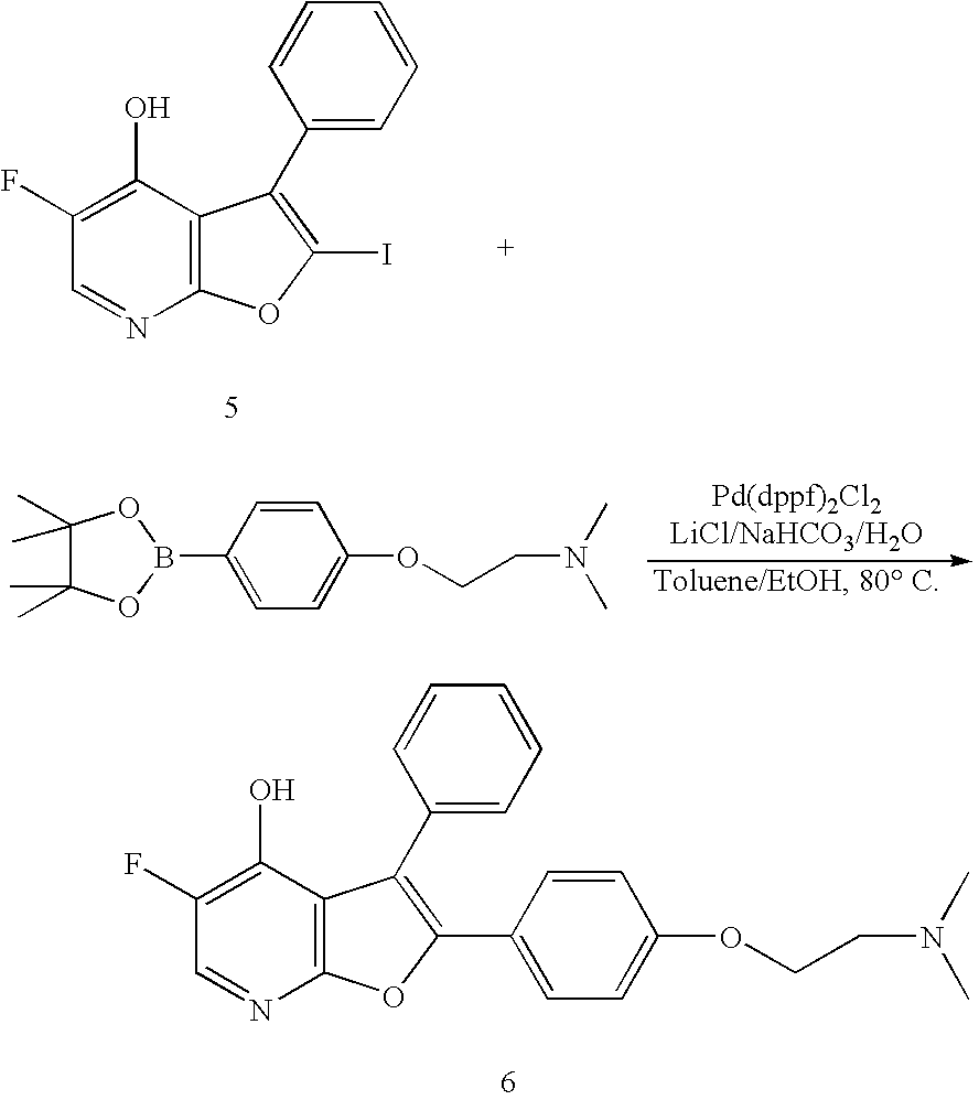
C1(F)=C(O)C2=C(N=C1)OC(I)=C2C1=CC=CC=C1.C1(C)(C)C(C)(C)OB(C2=CC=C(OCCN(C)C)C=C2)O1.C1(F)=C(O)C2=C(N=C1)OC(C1=CC=C(OCCN(C)C)C=C1)=C2C1=CC=CC=C1
